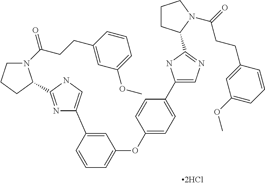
C1=C(C2=CNC(C3N(C(CCC4=CC(OC)=CC=C4)=O)CCC3)=N2)C=CC=C1OC1=CC=C(C2=CN=C(C3CCCN3C(=O)CCC3=CC(OC)=CC=C3)N2)C=C1
